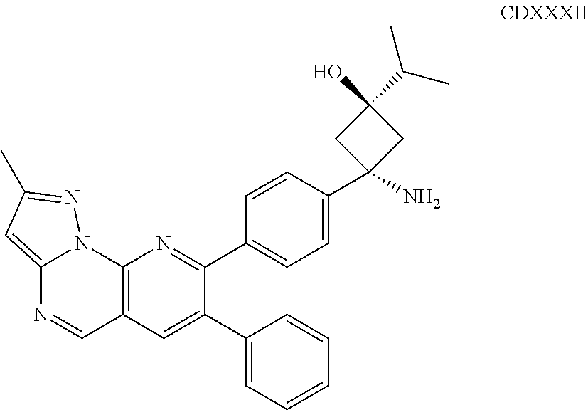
C1(C2=CC=C(C3(N)CC(O)(C(C)C)C3)C=C2)=NC2=C(C=C1C1=CC=CC=C1)C=NC1=CC(C)=NN21
